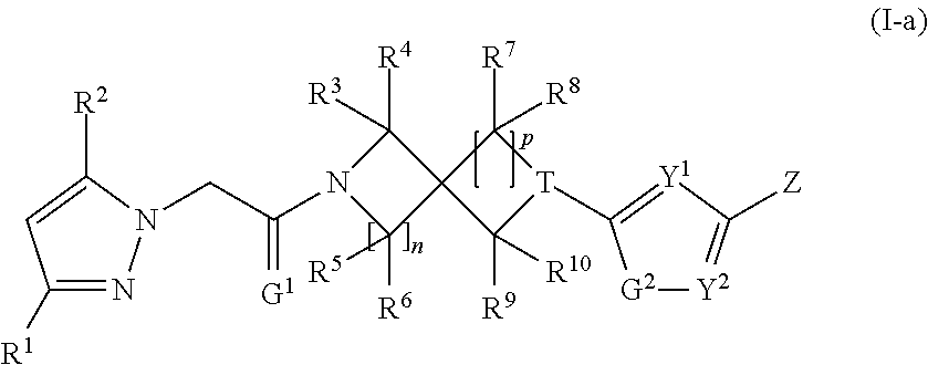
C1([R1])=NN(CC(=[G1])N2C([R4])([R3])C3(C2([R6])[R5])C([R9])([R10])[T](C2=[Y1]C([Z])=[Y2][G2]2)C3([R7])[R8])C([R2])=C1
